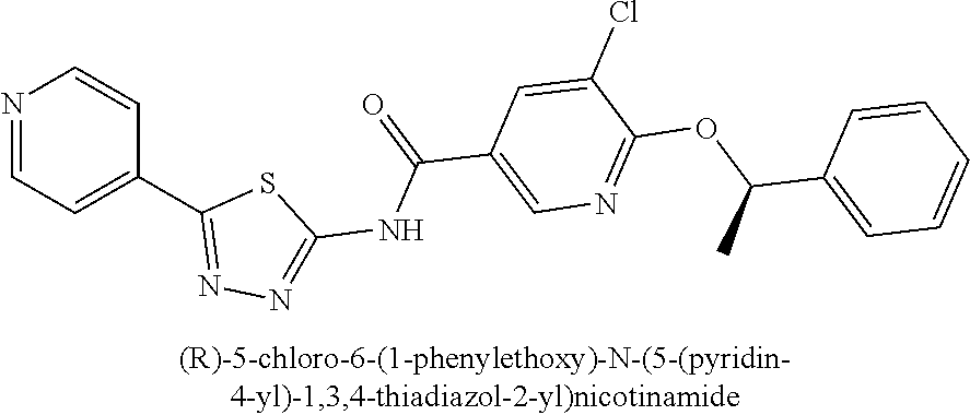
N1=CC=C(C2=NN=C(NC(=O)C3=CN=C(OC(C4=CC=CC=C4)C)C(Cl)=C3)S2)C=C1
